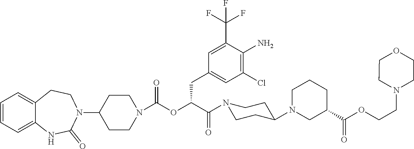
C1=CC=C2C(=C1)CCN(C1CCN(C(OC(C(N3CCC(N4CCCC(C(OCCN5CCOCC5)=O)C4)CC3)=O)CC3=CC(Cl)=C(N)C(C(F)(F)F)=C3)=O)CC1)C(=O)N2
